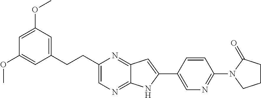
C1=C(OC)C=C(CCC2=CN=C3C(=N2)C=C(C2=CN=C(N4C(=O)CCC4)C=C2)N3)C=C1OC
